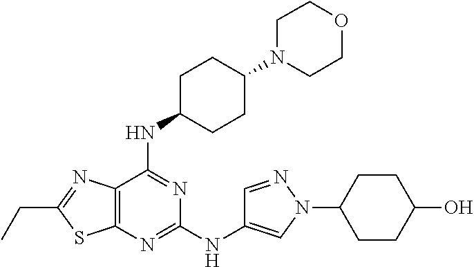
C1(NC2=CN(C3CCC(O)CC3)N=C2)=NC2=C(C(NC3CCC(N4CCOCC4)CC3)=N1)N=C(CC)S2
